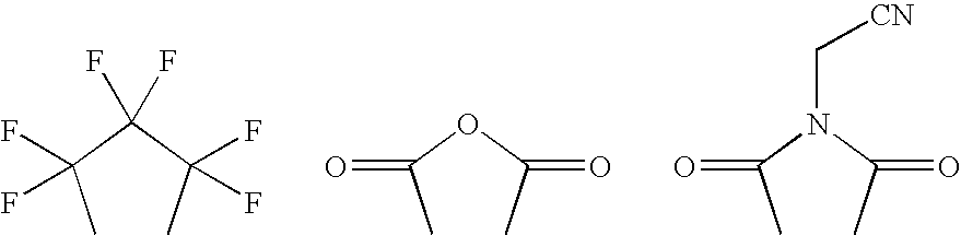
CC(C(C(C)(F)F)(F)F)(F)F.CC(OC(C)=O)=O.CC(N(C(C)=O)C[CN])=O
